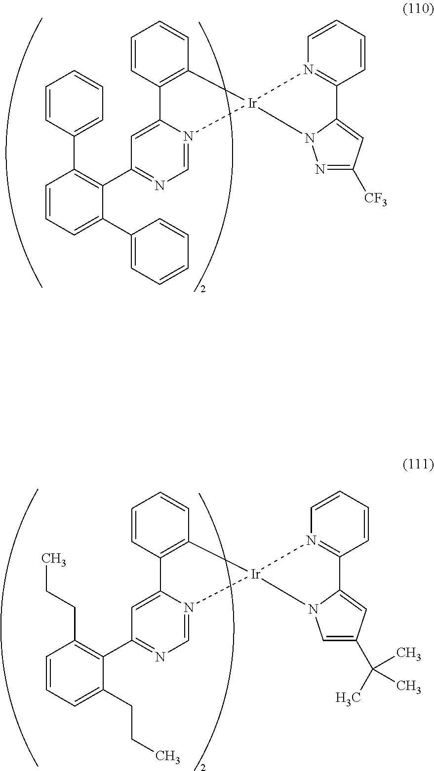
C1=CC=C(C2=CC=CC=C2)C(C2=NC=N3C(=C2)C2=C(C=CC=C2)[Ir]32N3=C(C=CC=C3)C3=CC([CF3])=NN32)=C1C1=CC=CC=C1.C1=CC=C(CCC)C(C2=NC=N3C(=C2)C2=C(C=CC=C2)[Ir]32N3=C(C=CC=C3)C3=CC(C(C)(C)C)=CN32)=C1CCC
